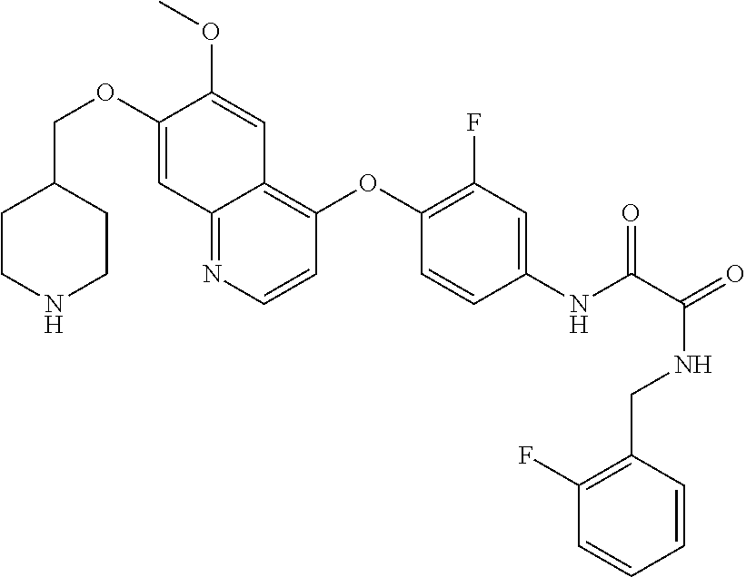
C1CNCCC1COC1=CC2=NC=CC(OC3=C(F)C=C(NC(=O)C(NCC4=C(F)C=CC=C4)=O)C=C3)=C2C=C1OC
